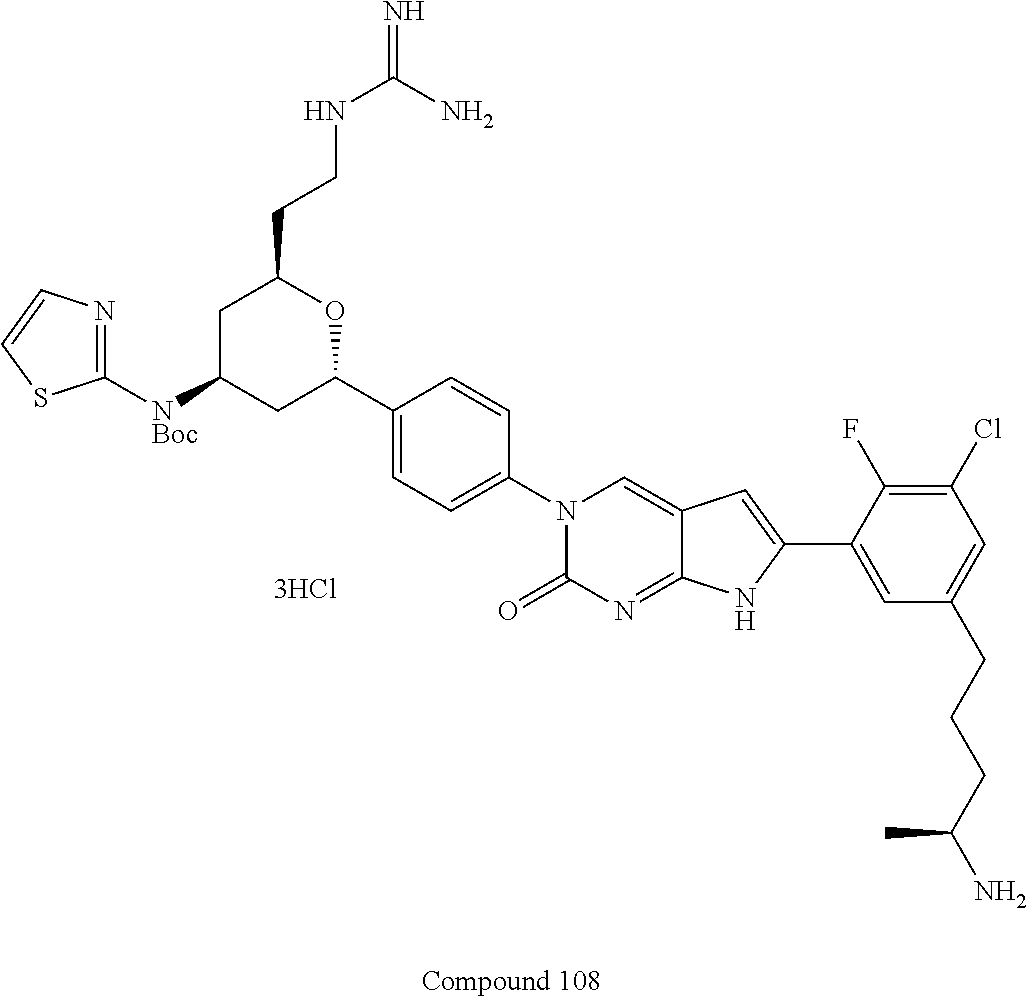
C1(C2OC(CCNC(N)=N)CC([NBoc]C3=NC=CS3)C2)=CC=C(N2C(=O)N=C3C(=C2)C=C(C2=CC(CCCC(N)C)=CC(Cl)=C2F)N3)C=C1
